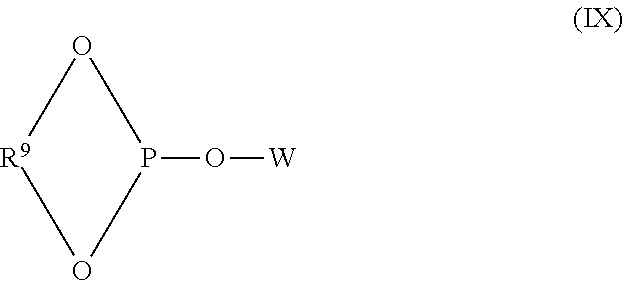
[R9]1OP(O[W])O1
